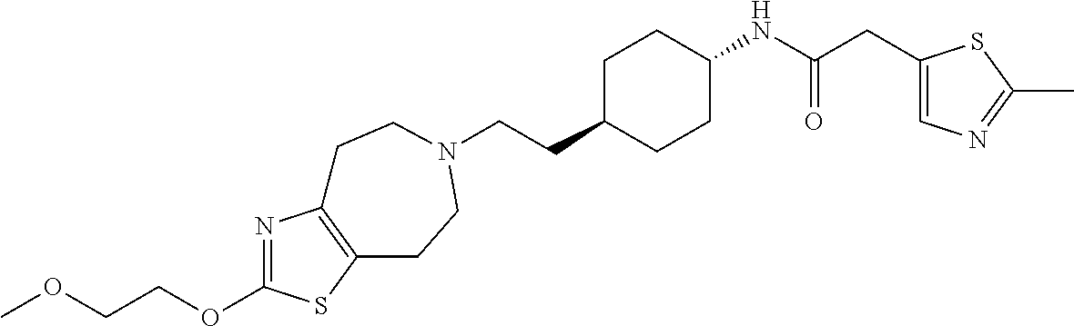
C(CC1CCC(NC(CC2=CN=C(C)S2)=O)CC1)N1CCC2=C(N=C(OCCOC)S2)CC1
